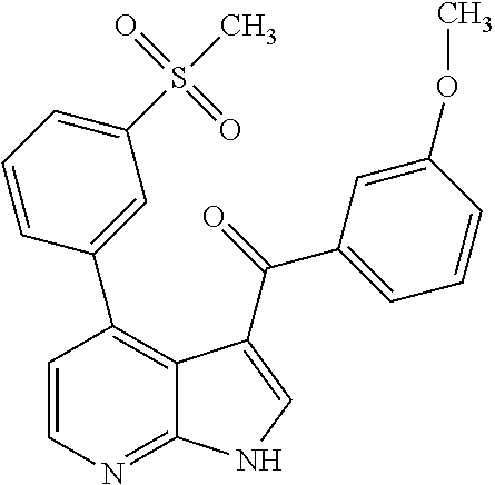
C12=NC=CC(C3=CC(S(C)(=O)=O)=CC=C3)=C1C(C(C1=CC=CC(OC)=C1)=O)=CN2
